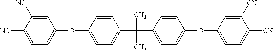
C1=C([NC])C([NC])=CC=C1OC1=CC=C(C(C)(C)C2=CC=C(OC3=CC=C([CN])C([CN])=C3)C=C2)C=C1
